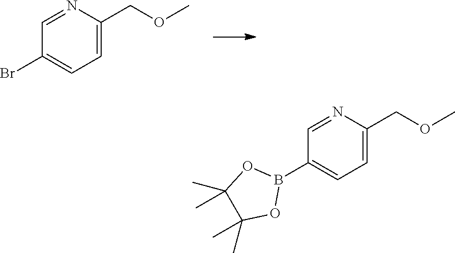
C1=C(COC)N=CC(Br)=C1.C(C1=CC=C(B2OC(C)(C)C(C)(C)O2)C=N1)OC
